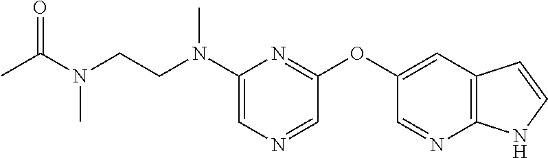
C1(N(CCN(C)C(=O)C)C)=CN=CC(OC2=CC3=C(N=C2)NC=C3)=N1
